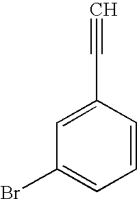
C1=C(C#C)C=CC=C1Br
